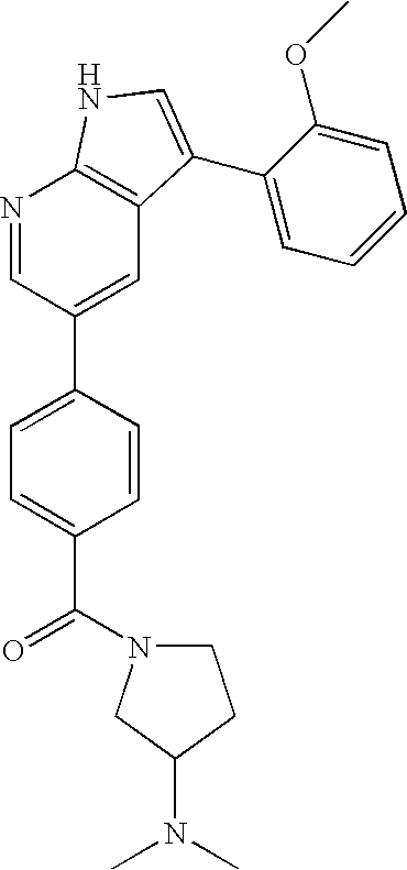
C1=CC(C2=CC3=C(N=C2)NC=C3C2=CC=CC=C2OC)=CC=C1C(N1CCC(N(C)C)C1)=O
